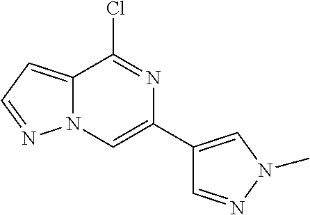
C12=CC=NN1C=C(C1=CN(C)N=C1)N=C2Cl
